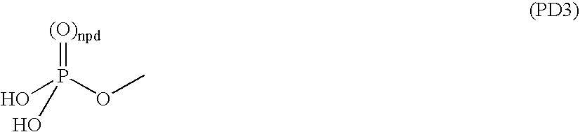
OP(OC)(O)=[(O)npd]
